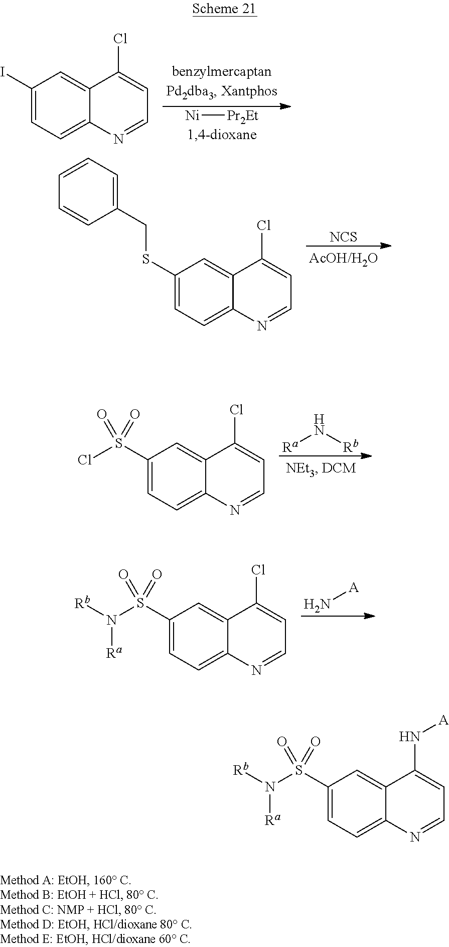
[Ni][Pr2Et].C1(I)=CC=C2C(=C1)C(Cl)=CC=N2.[NCS].C1(SCC2=CC=CC=C2)=CC=C2C(=C1)C(Cl)=CC=N2.[Ra]N[Rb].C1(S(=O)(=O)Cl)=CC=C2C(=C1)C(Cl)=CC=N2.N[A].C1(S(=O)(=O)N([Rb])[Ra])=CC=C2C(=C1)C(Cl)=CC=N2.C1(S(=O)(=O)N([Rb])[Ra])=CC=C2C(=C1)C(N[A])=CC=N2
